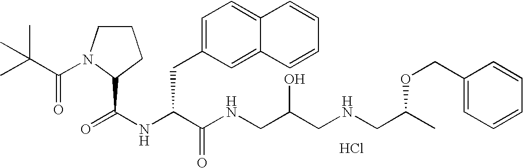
Cl.N(C(C(NCC(CNCC(OCC1=CC=CC=C1)C)O)=O)CC1=CC=C2C(=C1)C=CC=C2)C(=O)C1N(C(=O)C(C)(C)C)CCC1
